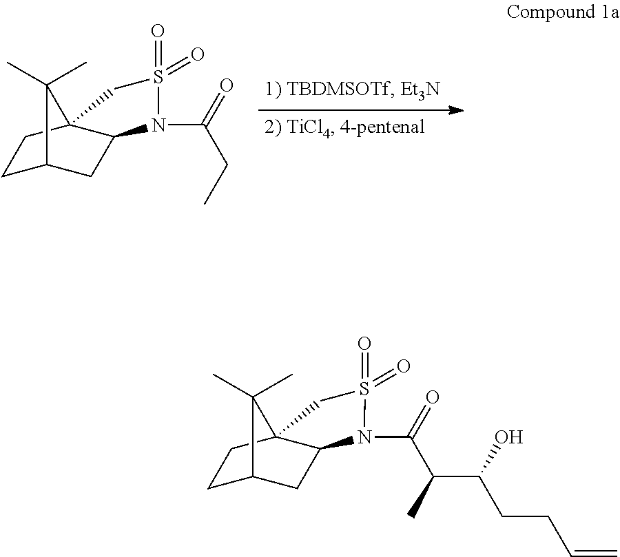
C1C2CC3C(C1)(C2(C)C)CS(=O)(=O)N3C(=O)CC.C1C2CC3C(C1)(C2(C)C)CS(=O)(=O)N3C(=O)C(C)C(CCC=C)O
